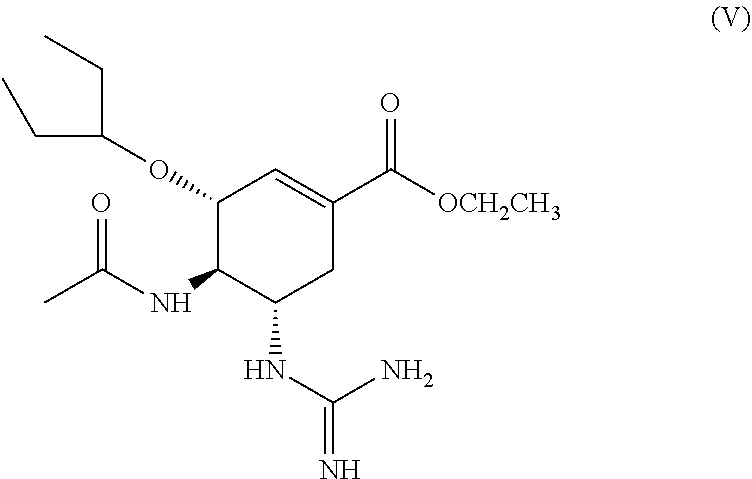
C1(OC(CC)CC)C(NC(C)=O)C(NC(=N)N)CC(C(=O)[OCH2CH3])=C1
